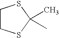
C1CSC(C)(C)S1
